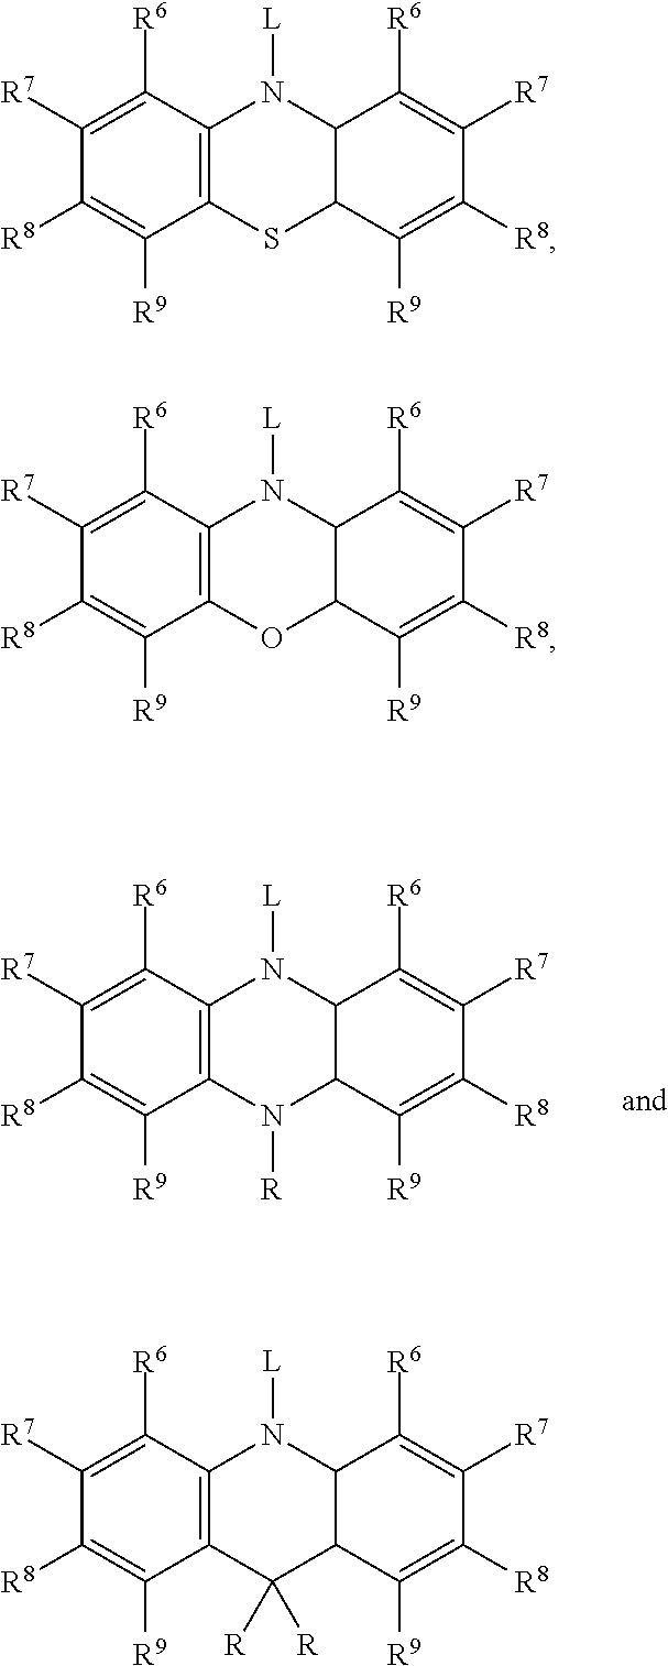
C1([R7])=C([R6])C2=C(C([R9])=C1[R8])N([R])C1C(N2[L])C([R6])=C([R7])C([R8])=C1[R9].C1([R7])=C([R6])C2=C(C([R9])=C1[R8])SC1C(N2[L])C([R6])=C([R7])C([R8])=C1[R9].C1([R7])=C([R6])C2=C(C([R9])=C1[R8])OC1C(N2[L])C([R6])=C([R7])C([R8])=C1[R9].C1([R7])=C([R6])C2=C(C([R9])=C1[R8])C([R])([R])C1C(N2[L])C([R6])=C([R7])C([R8])=C1[R9]
